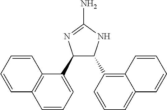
C1(C2=CC=CC3=C2C=CC=C3)C(C2=C3C(=CC=C2)C=CC=C3)NC(N)=N1
